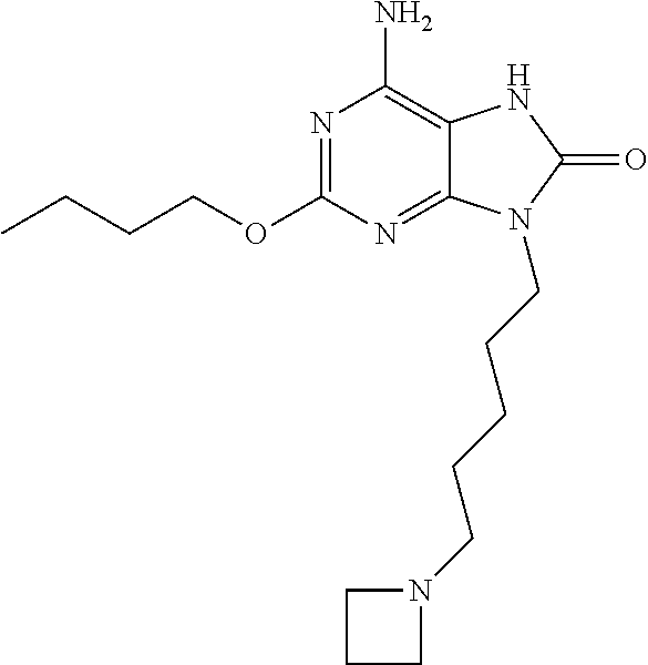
O(C1=NC(N)=C2C(=N1)N(CCCCCN1CCC1)C(=O)N2)CCCC
